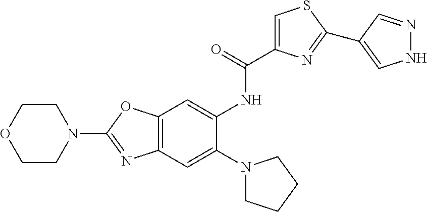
C12=C(C=C(N3CCCC3)C(NC(C3=CSC(C4=CNN=C4)=N3)=O)=C1)N=C(N1CCOCC1)O2
